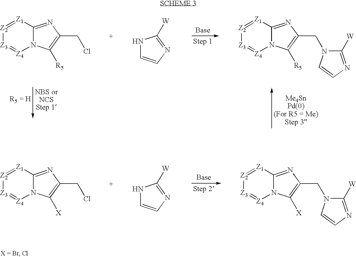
[Z2]1=[Z1]C2=NC(CCl)=C([R5])N2[Z4]=[Z3]1.N1C=CN=C1[W].[Z2]1=[Z1]C2=NC(CN3C([W])=NC=C3)=C([R5])N2[Z4]=[Z3]1.[Z2]1=[Z1]C2=NC(CCl)=C([X])N2[Z4]=[Z3]1.N1C=CN=C1[W].[Z2]1=[Z1]C2=NC(CN3C([W])=NC=C3)=C([X])N2[Z4]=[Z3]1
